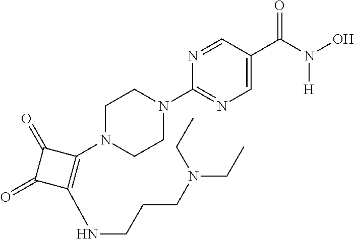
C1(N2CCN(C3=NC=C(C(N(O)[H])=O)C=N3)CC2)=C(NCCCN(CC)CC)C(=O)C1=O
